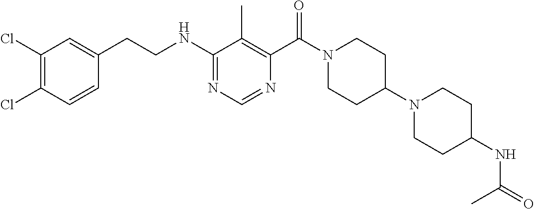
C1(NCCC2=CC(Cl)=C(Cl)C=C2)=NC=NC(C(N2CCC(N3CCC(NC(=O)C)CC3)CC2)=O)=C1C
